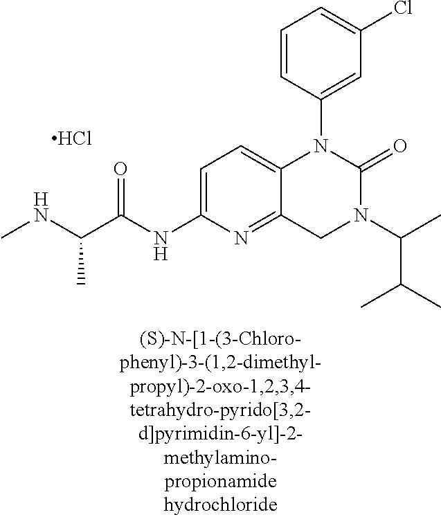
C1=CC(N2C3=CC=C(NC(C(NC)C)=O)N=C3CN(C(C)C(C)C)C2=O)=CC(Cl)=C1.Cl
